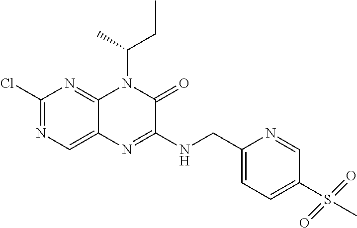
C1(Cl)=NC=C2C(=N1)N(C(CC)C)C(=O)C(NCC1=CC=C(S(C)(=O)=O)C=N1)=N2
